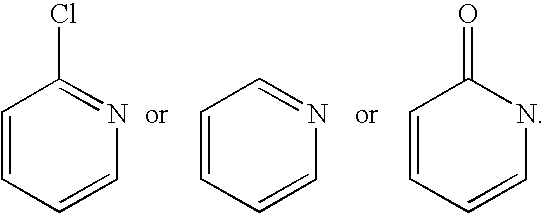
C1=CC=CN=C1Cl.C1=CC=CN=C1.C1=CC=CNC1=O
